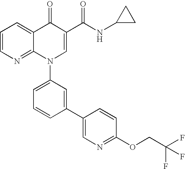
C1=CN=C2C(=C1)C(=O)C(C(NC1CC1)=O)=CN2C1=CC=CC(C2=CN=C(OCC(F)(F)F)C=C2)=C1
